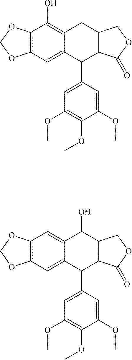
C12=C(C=C3C(=C1)C(O)C1C(C(=O)OC1)C3C1=CC(OC)=C(OC)C(OC)=C1)OCO2.C12=C(C=C3C(=C1O)CC1C(C(=O)OC1)C3C1=CC(OC)=C(OC)C(OC)=C1)OCO2
